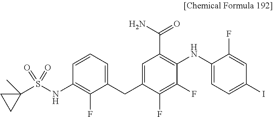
C1=CC=C(CC2=CC(C(N)=O)=C(NC3=CC=C(I)C=C3F)C(F)=C2F)C(F)=C1NS(C1(C)CC1)(=O)=O
